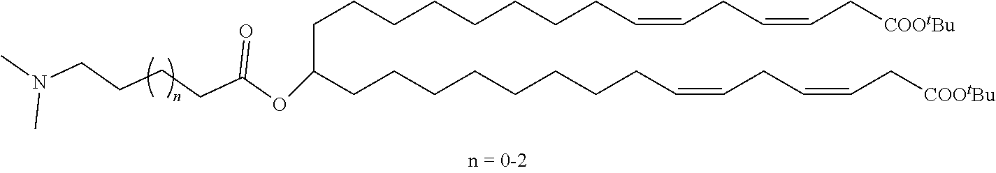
C(CCC(=O)OC(CCCCCCCCC=CCC=CC[COOtBu])CCCCCCCCC=CCC=CC[COOtBu])CN(C)C
